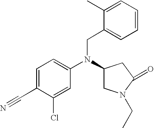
C1=C(C#N)C(Cl)=CC(N(C2CN(CC)C(=O)C2)CC2=CC=CC=C2C)=C1
